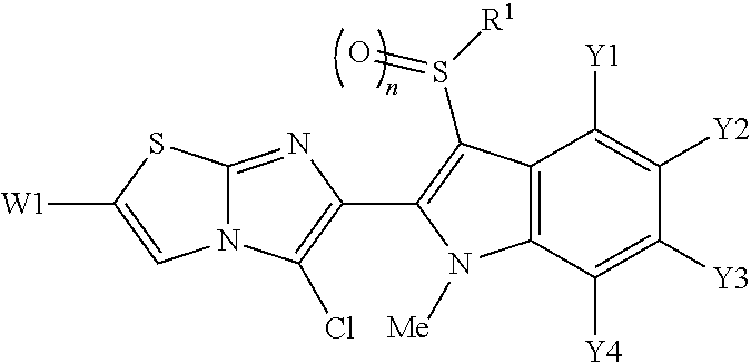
C12=NC(C3=C(S([R1])=O)C4=C(C([Y4])=C([Y3])C([Y2])=C4[Y1])N3[Me])=C(Cl)N1C=C([W1])S2
